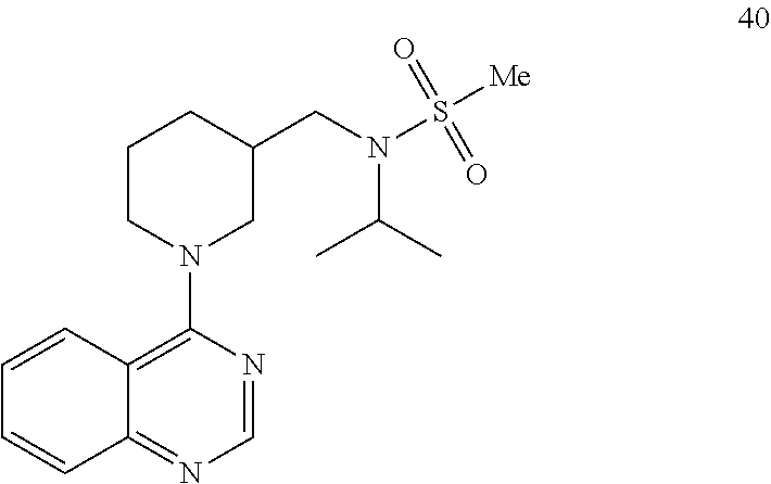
C1=CC2=C(N3CC(CN(S([Me])(=O)=O)C(C)C)CCC3)N=CN=C2C=C1
